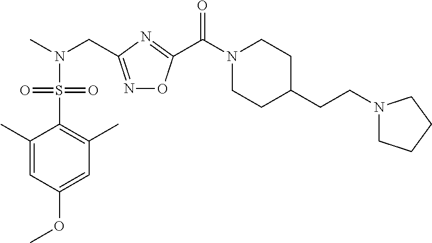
C1=C(OC)C=C(C)C(S(N(C)CC2=NOC(C(N3CCC(CCN4CCCC4)CC3)=O)=N2)(=O)=O)=C1C
